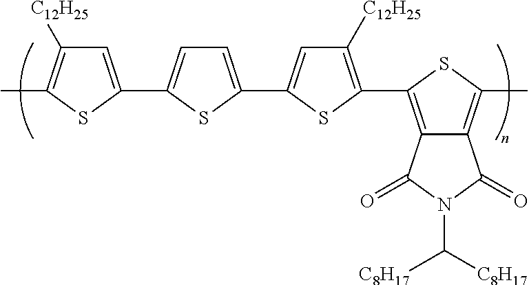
C1=C(C2=CC=C(C3=CC([C12H25])=C(C4=C5C(=C(C)S4)C(=O)N(C([C8H17])[C8H17])C5=O)S3)S2)SC(C)=C1[C12H25]
